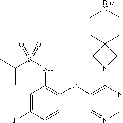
C1=NC(N2CC3(C2)CC[BocN]CC3)=C(OC2=C(NS(C(C)C)(=O)=O)C=C(F)C=C2)C=N1
